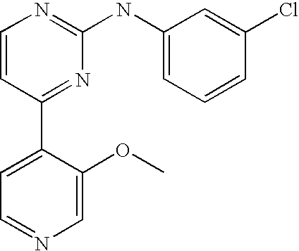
C1=CC(C2=CC=NC=C2OC)=NC(NC2=CC=CC(Cl)=C2)=N1
